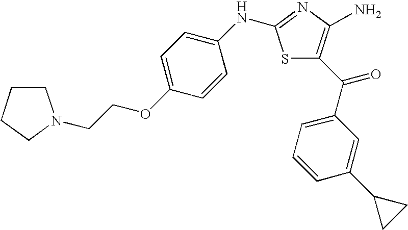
C(COC1=CC=C(NC2=NC(N)=C(C(=O)C3=CC=CC(C4CC4)=C3)S2)C=C1)N1CCCC1
